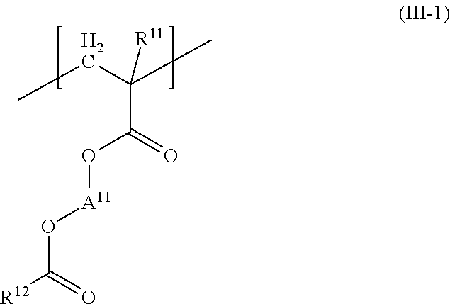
[R12]C(O[A11]OC(C(CC)(C)[R11])=O)=O
